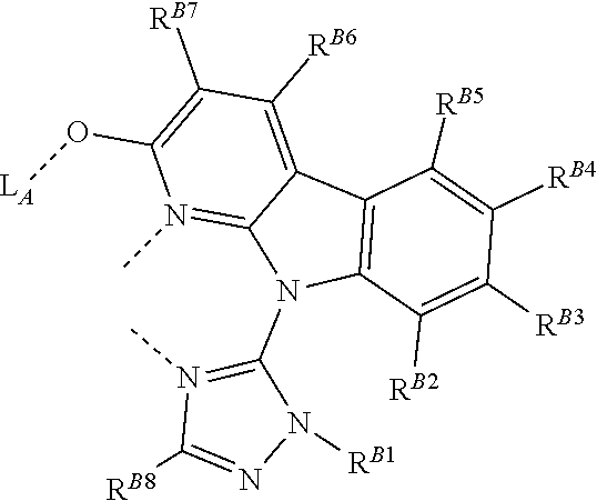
O(C1=C([RB7])C([RB6])=C2C3=C(C([RB2])=C([RB3])C([RB4])=C3[RB5])N(C3=N(C)C([RB8])=NN3[RB1])C2=N1C)[LA]
